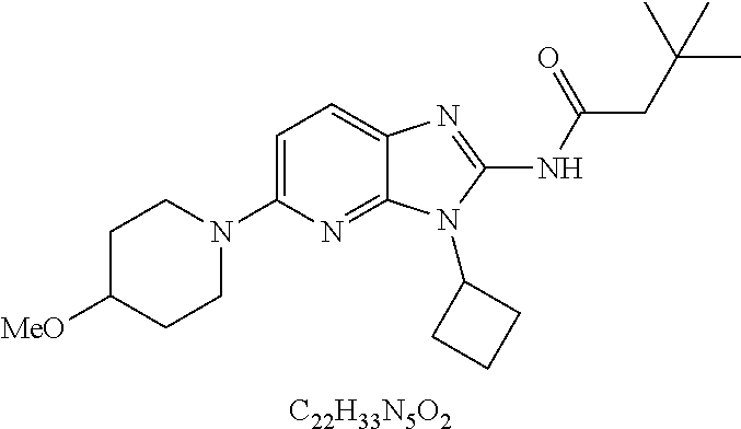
C1=C(N2CCC([MeO])CC2)N=C2C(=C1)N=C(NC(CC(C)(C)C)=O)N2C1CCC1.[C22H33N5O2]
